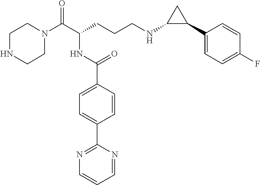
C1N(C(C(CCCNC2C(C3=CC=C(F)C=C3)C2)NC(C2=CC=C(C3=NC=CC=N3)C=C2)=O)=O)CCNC1
